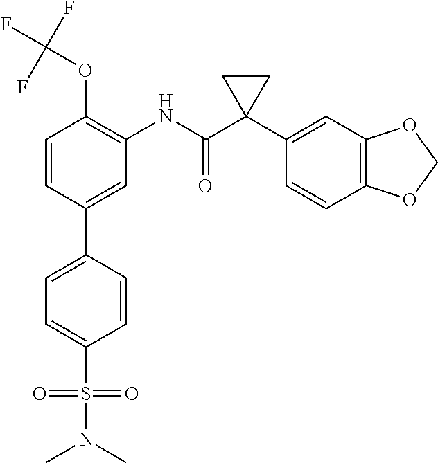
C1=CC(C2=CC=C(S(=O)(=O)N(C)C)C=C2)=CC(NC(C2(C3=CC4=C(C=C3)OCO4)CC2)=O)=C1OC(F)(F)F
